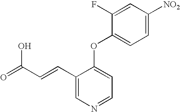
C1=C([NO2])C=C(F)C(OC2=CC=NC=C2C=CC(=O)O)=C1
